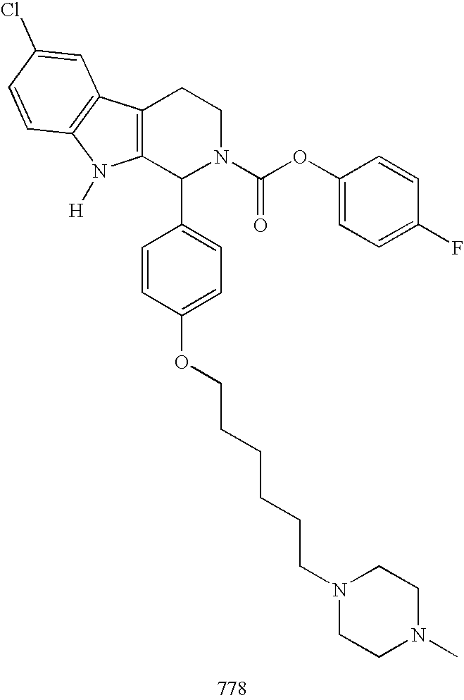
C12=C(C(C3=CC=C(OCCCCCCN4CCN(C)CC4)C=C3)N(C(OC3=CC=C(F)C=C3)=O)CC1)N([H])C1=C2C=C(Cl)C=C1
